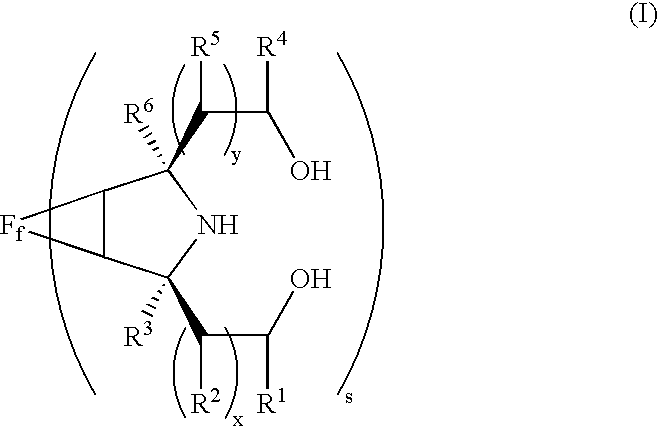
C12C(C(C(C([R1])O)[R2])([R3])NC1(C(C([R4])O)[R5])[R6])[Ff]2
